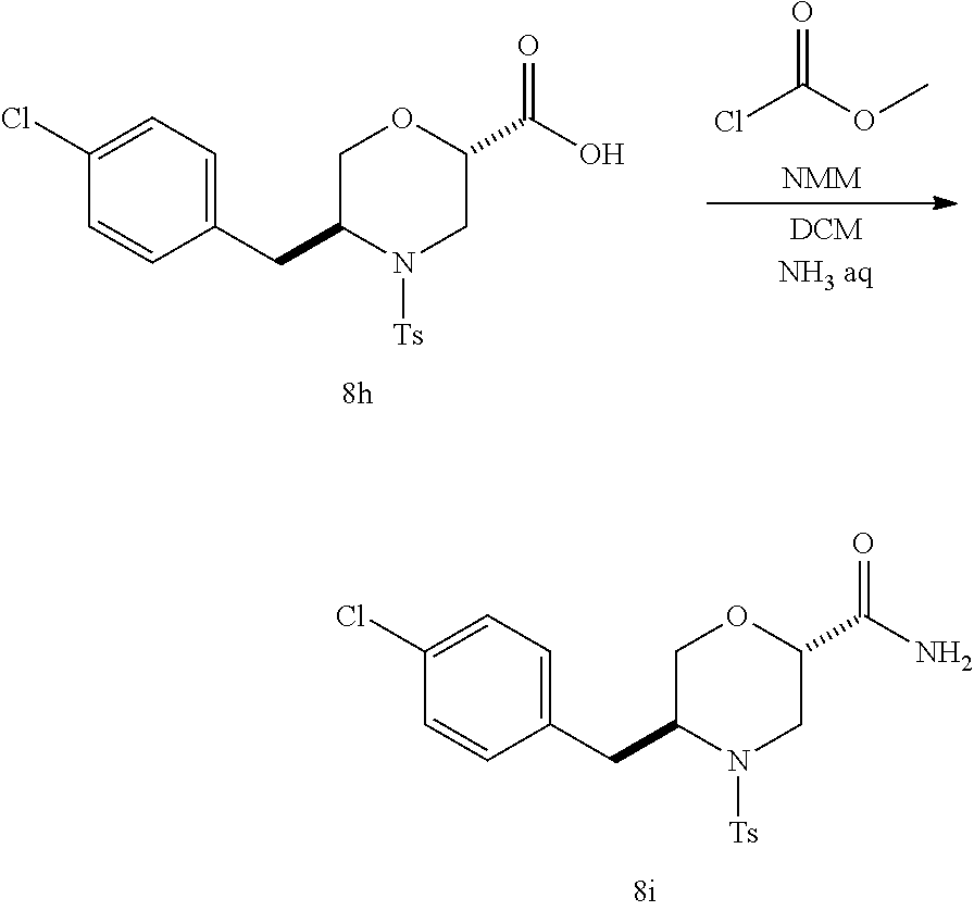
C1=CC(CC2N([Ts])CC(C(N)=O)OC2)=CC=C1Cl.C1=CC(CC2N([Ts])CC(C(O)=O)OC2)=CC=C1Cl.O=C(OC)Cl
